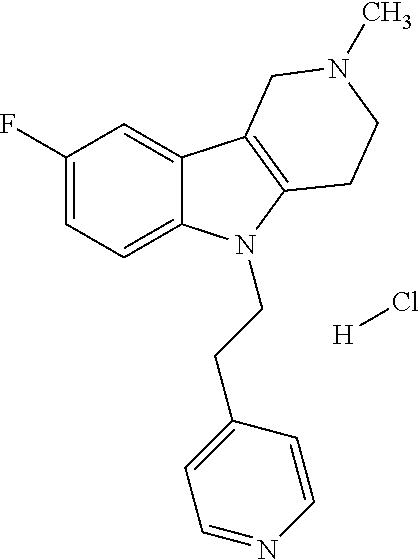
C1(F)=CC=C2C(=C1)C1=C(N2CCC2=CC=NC=C2)CCN(C)C1.[H]Cl
